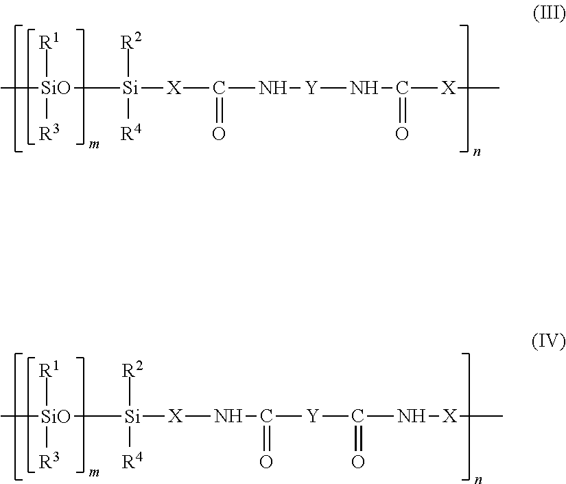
[Si]([X]C(N[Y]NC([X]C)=O)=O)([R2])([R4])[SiO](C)([R1])[R3].[Si]([X]NC([Y]C(N[X]C)=O)=O)([R2])([R4])[SiO](C)([R3])[R1]
